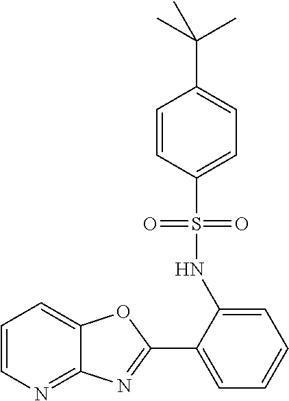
C1=CN=C2C(=C1)OC(C1=CC=CC=C1NS(C1=CC=C(C(C)(C)C)C=C1)(=O)=O)=N2
